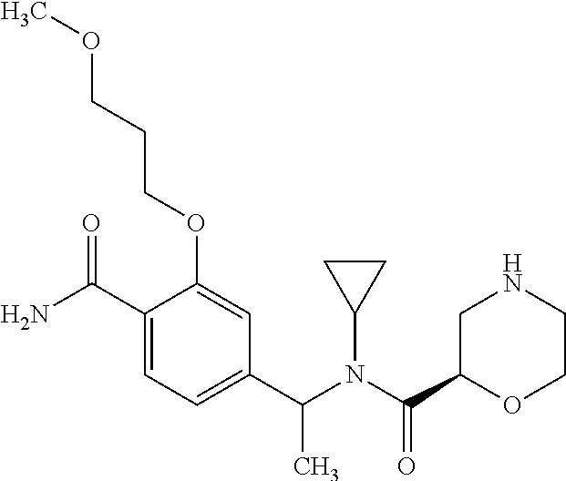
C1(C(N)=O)=CC=C(C(N(C(C2OCCNC2)=O)C2CC2)C)C=C1OCCCOC
